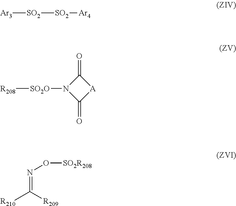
[SO2]([SO2][Ar4])[Ar3].C1(=O)N([SO2O][R208])C(=O)[A]1.N(=C([R209])[R210])O[SO2R208]
